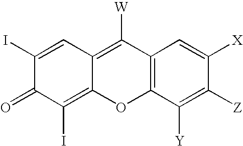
C12=C(C([Y])=C([Z])C([X])=C1)OC1=C(I)C(=O)C(I)=CC1=C2[W]
